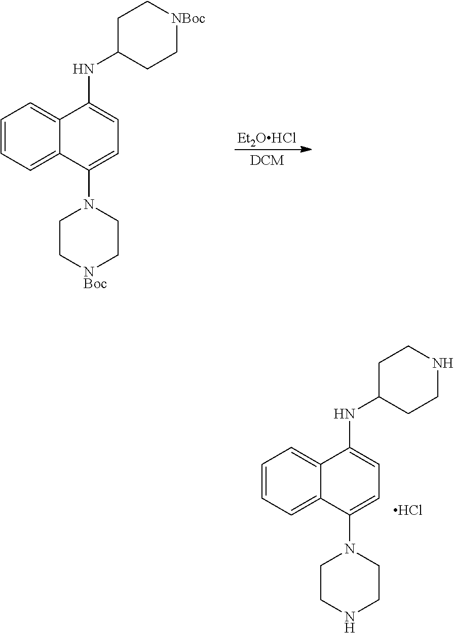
[Et2OHCl].C1=CC=C2C(=C1)C(NC1CC[NBoc]CC1)=CC=C2N1CC[NBoc]CC1.C1=CC=C2C(=C1)C(NC1CCNCC1)=CC=C2N1CCNCC1.Cl
